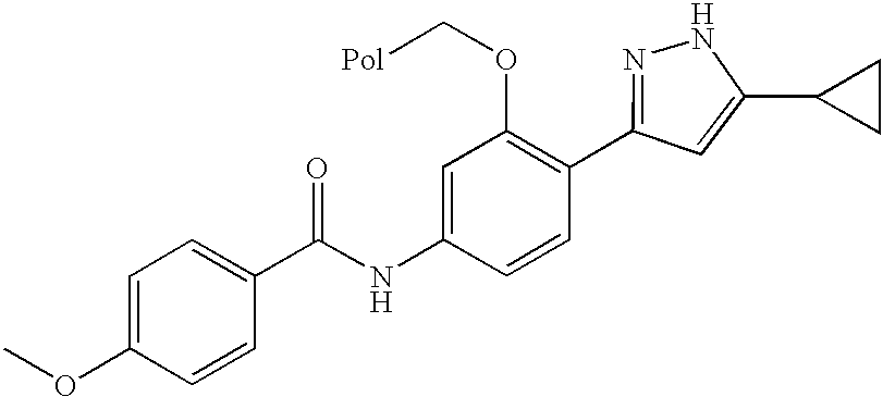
C1=C(NC(=O)C2=CC=C(OC)C=C2)C=CC(C2=NNC(C3CC3)=C2)=C1OC[Pol]
